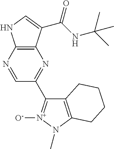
C12=C(C(C(NC(C)(C)C)=O)=CN1)N=C(C1=[N+]([O-])N(C)C3=C1CCCC3)C=N2
